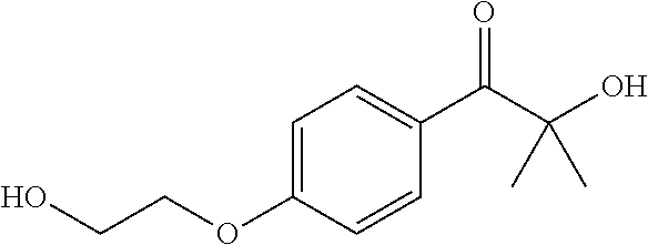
C1=C(OCCO)C=CC(C(C(C)(O)C)=O)=C1
